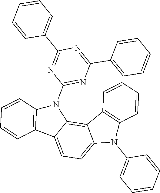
C1=CC=CC=C1C1=NC(N2C3=C(C4=CC=C5C(=C24)C2=C(N5C4=CC=CC=C4)C=CC=C2)C=CC=C3)=NC(C2=CC=CC=C2)=N1
